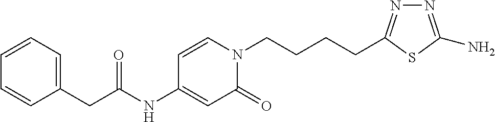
C1=CC=C(CC(NC2=CC(=O)N(CCCCC3=NN=C(N)S3)C=C2)=O)C=C1
